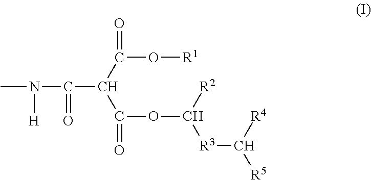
CN(C(C(C(=O)O[R1])C(=O)OC([R2])[R3]C([R4])[R5])=O)[H]
